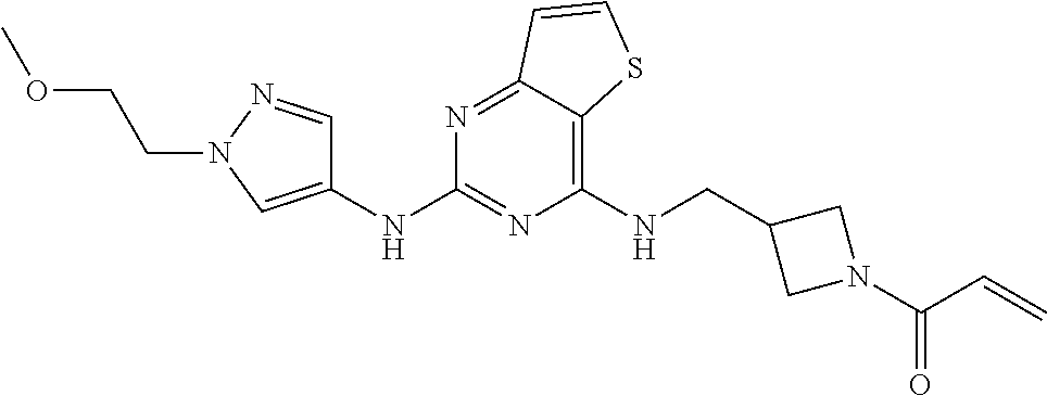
C1(NCC2CN(C(C=C)=O)C2)=C2C(=NC(NC3=CN(CCOC)N=C3)=N1)C=CS2
